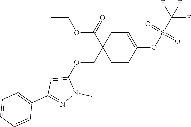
C1C(C(OCC)=O)(COC2=CC(C3=CC=CC=C3)=NN2C)CCC(OS(=O)(=O)C(F)(F)F)=C1
